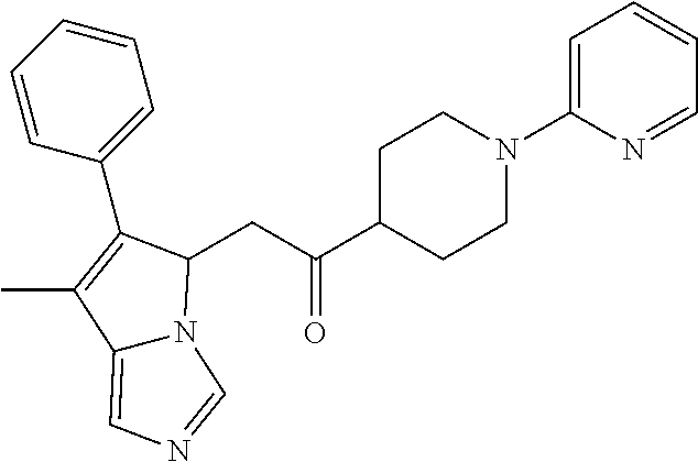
C1=CC(C2=C(C)C3=CN=CN3C2CC(C2CCN(C3=CC=CC=N3)CC2)=O)=CC=C1
